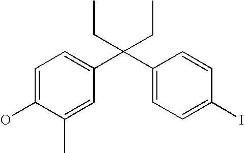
C1=C(O)C(C)=CC(C(C2=CC=C(I)C=C2)(CC)CC)=C1
